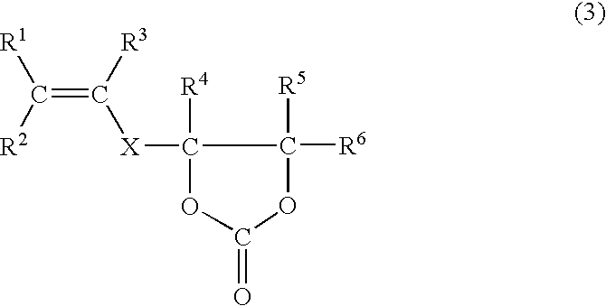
[X](C1([R4])C([R6])([R5])OC(=O)O1)C(=C([R1])[R2])[R3]
